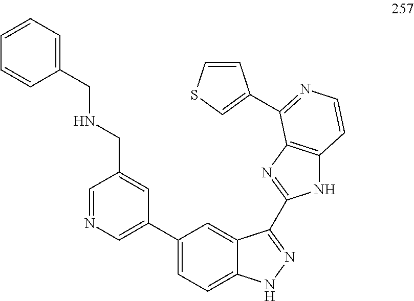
C1(C2=CN=CC(CNCC3=CC=CC=C3)=C2)=CC=C2C(=C1)C(C1=NC3=C(N1)C=CN=C3C1=CSC=C1)=NN2
